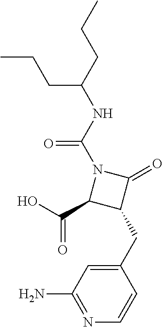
N(C(N1C(C(=O)O)C(CC2=CC(N)=NC=C2)C1=O)=O)C(CCC)CCC
